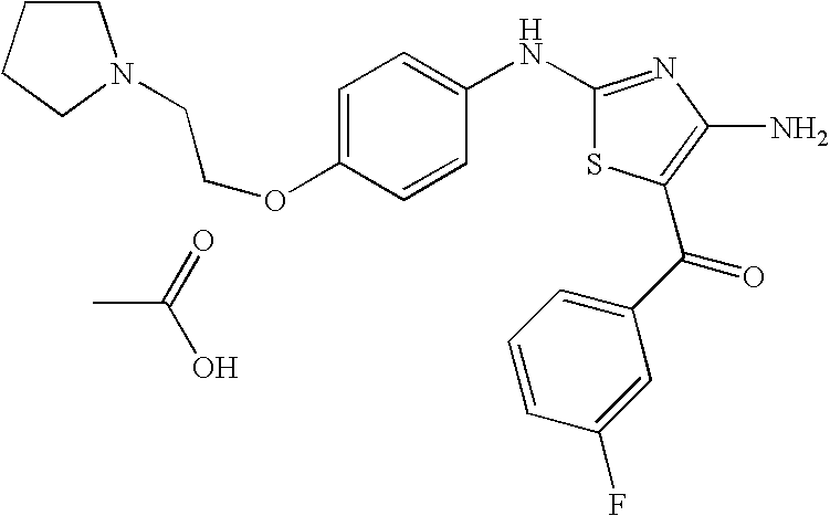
C1(NC2=CC=C(OCCN3CCCC3)C=C2)=NC(N)=C(C(=O)C2=CC=CC(F)=C2)S1.CC(O)=O
